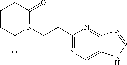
C1CCC(=O)N(CCC2=NC=C3C(=N2)N=CN3)C1=O
